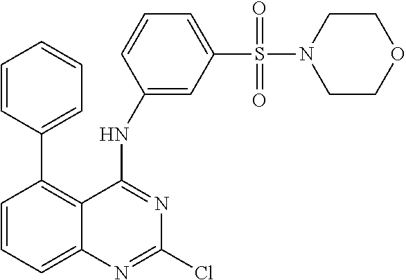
C1(C2=C3C(=CC=C2)N=C(Cl)N=C3NC2=CC(S(=O)(=O)N3CCOCC3)=CC=C2)=CC=CC=C1
